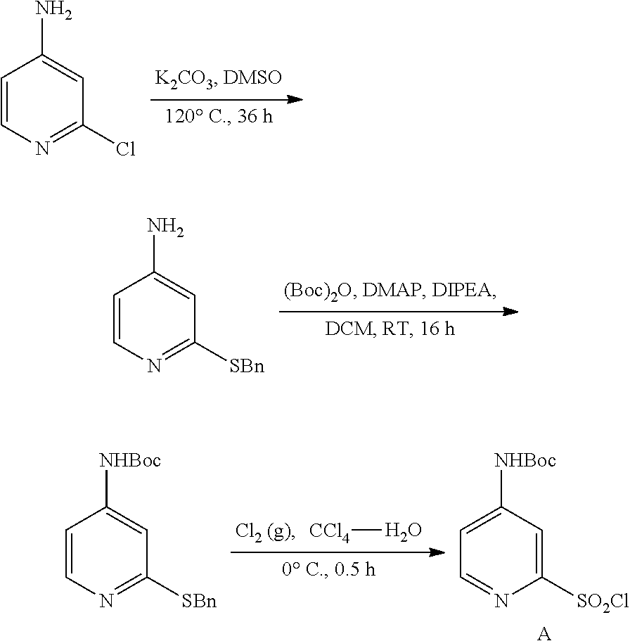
C1=CN=C(Cl)C=C1N.C1=CN=C([SBn])C=C1N.[CCl4]O.C1=CN=C([SBn])C=C1[NHBoc].C1=C([NHBoc])C=C([SO2Cl])N=C1.[A]
